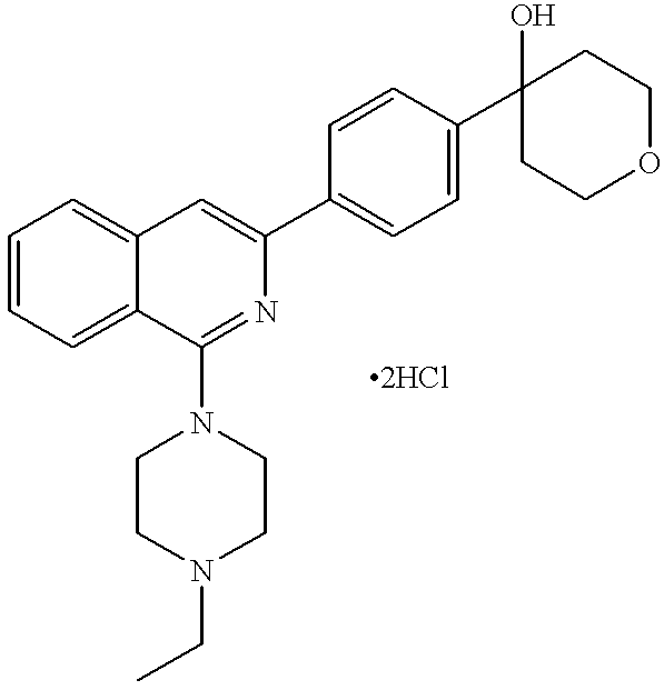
C1=CC=C2C(=C1)C=C(C1=CC=C(C3(O)CCOCC3)C=C1)N=C2N1CCN(CC)CC1
